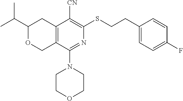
C1(C(C)C)OCC2=C(C1)C([CN])=C(SCCC1=CC=C(F)C=C1)N=C2N1CCOCC1
